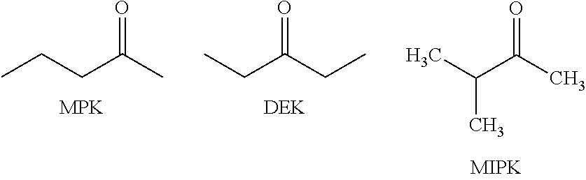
O=C(C)CCC.O=C(CC)CC.O=C(C)C(C)C
